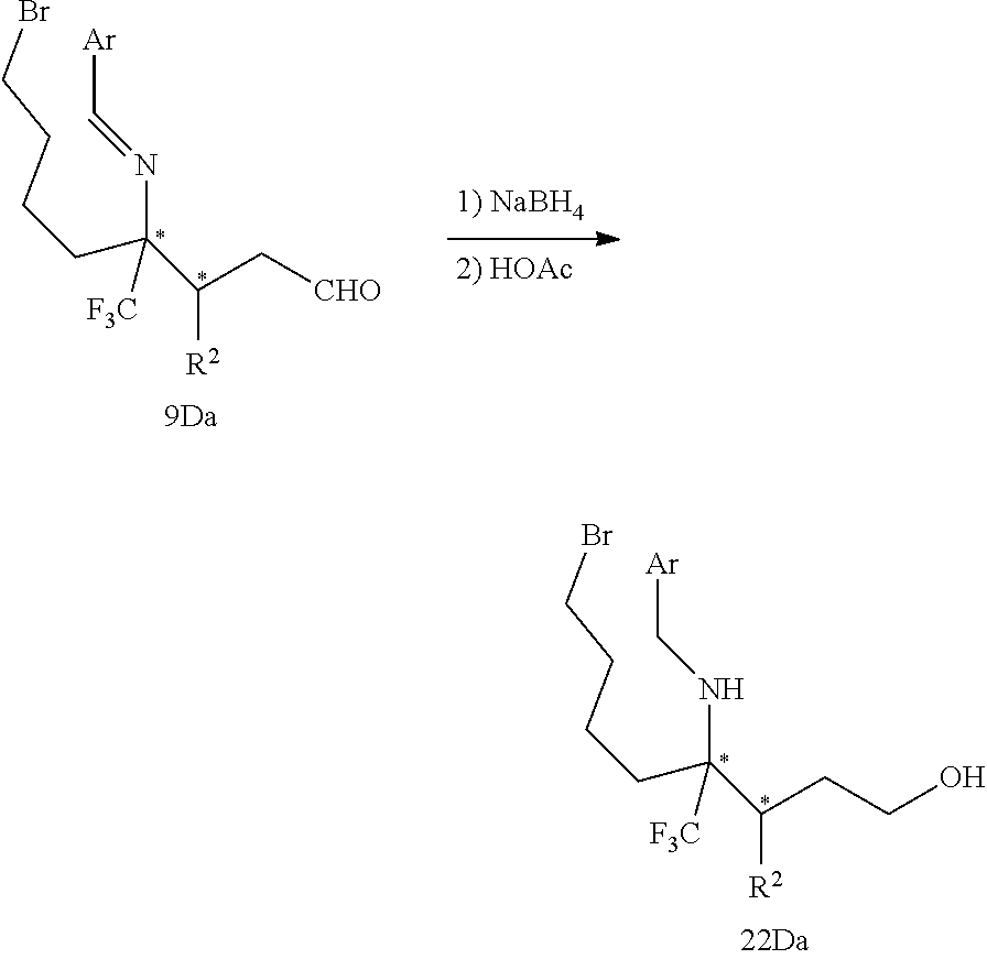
BrCCCCC(C(CCO)[R2])(NC[Ar])[F3C].BrCCCCC(C(C[CHO])[R2])(N=C[Ar])[F3C]
